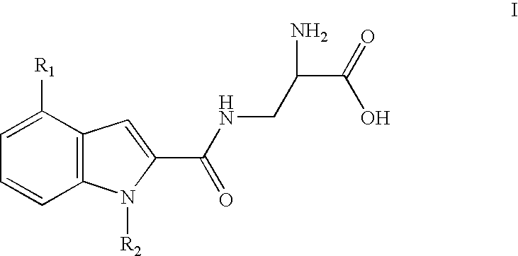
C1=C([R1])C2=C(C=C1)N([R2])C(C(NCC(C(=O)O)N)=O)=C2
